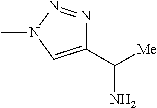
C1(C([Me])N)=CN(C)N=N1
